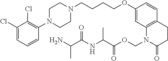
C1(Cl)=CC=CC(N2CCN(CCCCOC3=CC4=C(C=C3)CCC(=O)N4COC(C(NC(C(N)C)=O)C)=O)CC2)=C1Cl
